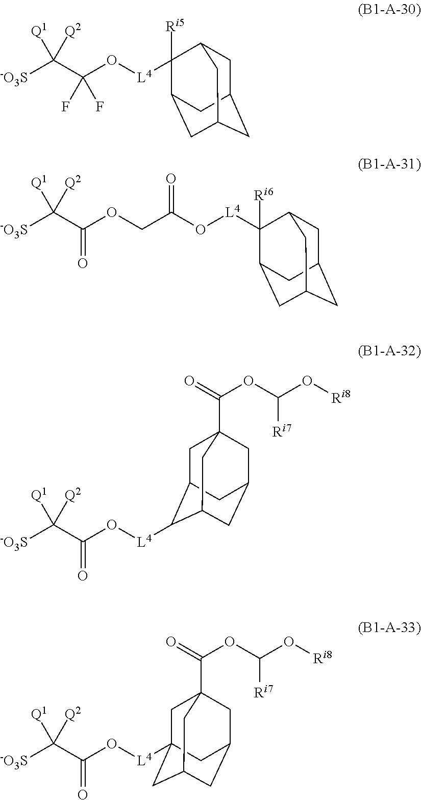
[-O3S]C([Q2])(C(O[L4]C1([Ri5])C2CC3CC(CC1C3)C2)(F)F)[Q1].C1C2CC3CC(C([Ri6])([L4]OC(=O)COC(=O)C([-O3S])([Q2])[Q1])C1C3)C2.C1C2C([L4]OC(=O)C([-O3S])([Q1])[Q2])C3CC(CC1(C(OC(O[Ri8])[Ri7])=O)C3)C2.C1C2(C(OC(O[Ri8])[Ri7])=O)CC3CC(CC1([L4]OC(=O)C([-O3S])([Q1])[Q2])C3)C2
